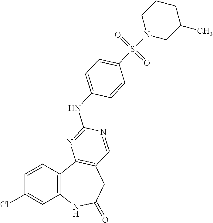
C1=CC2=C(C=C1Cl)NC(=O)CC1=C2N=C(NC2=CC=C(S(=O)(=O)N3CCCC(C)C3)C=C2)N=C1
